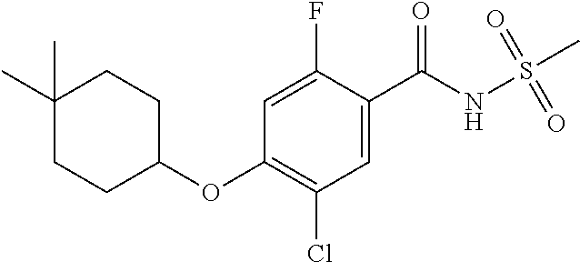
C1(C(NS(C)(=O)=O)=O)=CC(Cl)=C(OC2CCC(C)(C)CC2)C=C1F
